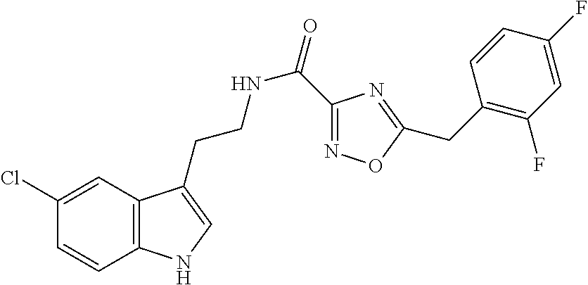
C12=C(C=C(Cl)C=C1)C(CCNC(=O)C1=NOC(CC3=C(F)C=C(F)C=C3)=N1)=CN2
